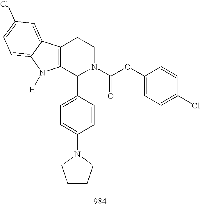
C12=C(C(C3=CC=C(N4CCCC4)C=C3)N(C(OC3=CC=C(Cl)C=C3)=O)CC1)N([H])C1=CC=C(Cl)C=C21
